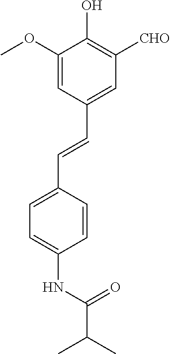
C1=C(OC)C(O)=C([CHO])C=C1C=CC1=CC=C(NC(C(C)C)=O)C=C1
